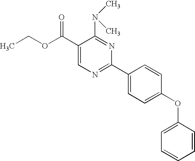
C1(C(OCC)=O)=CN=C(C2=CC=C(OC3=CC=CC=C3)C=C2)N=C1N(C)C
